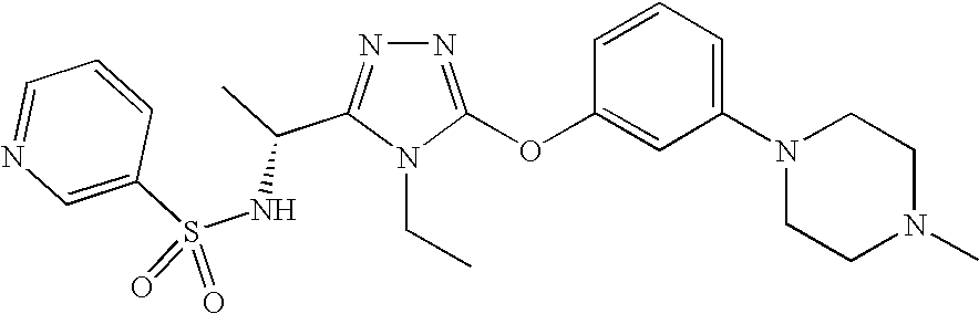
N1=C(OC2=CC(N3CCN(C)CC3)=CC=C2)N(CC)C(C(C)NS(C2=CN=CC=C2)(=O)=O)=N1
